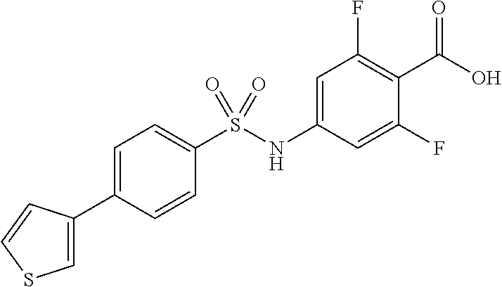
C1=C(C2=CSC=C2)C=CC(S(NC2=CC(F)=C(C(O)=O)C(F)=C2)(=O)=O)=C1
